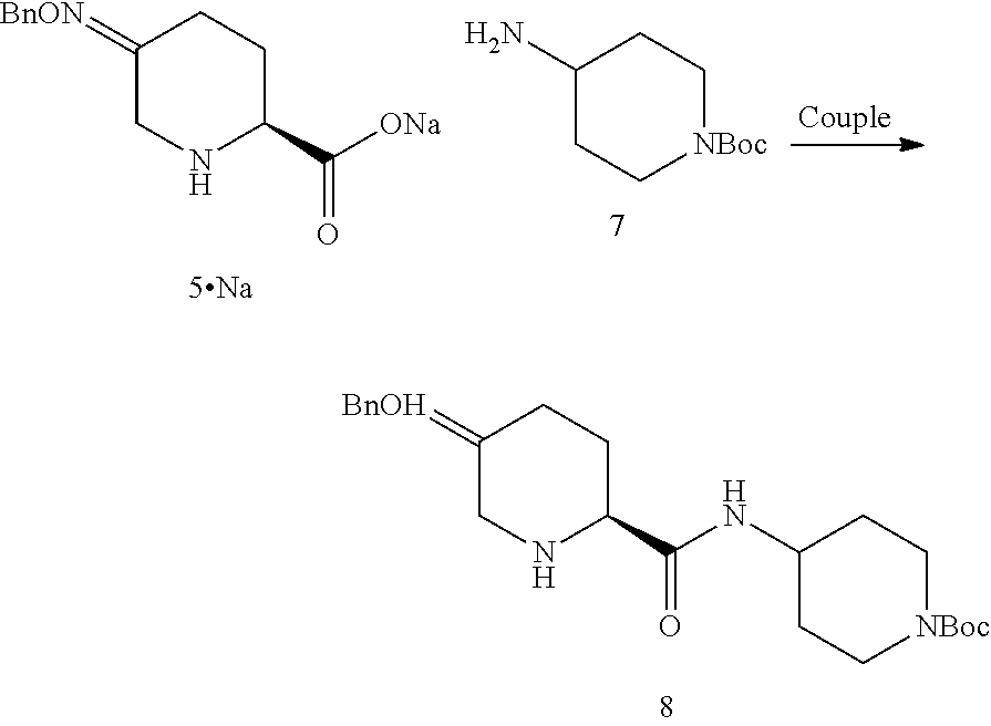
C1(=[BnOH])CNC(C(NC2CC[NBoc]CC2)=O)CC1.C1(=[BnON])CNC(C([ONa])=O)CC1.C1(N)CC[NBoc]CC1
